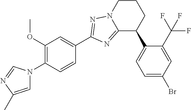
C1(OC)=C(N2C=C(C)N=C2)C=CC(C2=NN3C(=N2)C(C2=CC=C(Br)C=C2C(F)(F)F)CCC3)=C1
